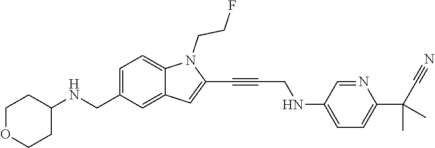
C(N1C2=CC=C(CNC3CCOCC3)C=C2C=C1C#CCNC1=CC=C(C(C)(C)C#N)N=C1)CF
